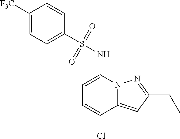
C(C1=NN2C(=C1)C(Cl)=CC=C2NS(C1=CC=C([F3C])C=C1)(=O)=O)C
